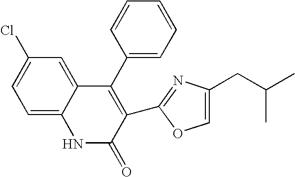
C1=C2C(=CC(Cl)=C1)C(C1=CC=CC=C1)=C(C1=NC(CC(C)C)=CO1)C(=O)N2
